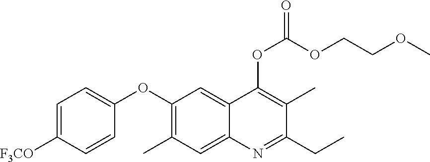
C1=C([F3CO])C=CC(OC2=C(C)C=C3C(=C2)C(OC(OCCOC)=O)=C(C)C(CC)=N3)=C1
